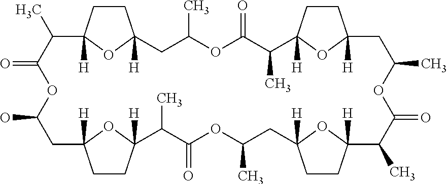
C1CC2([H])OC1([H])CC(C)OC(=O)C(C)C1([H])CCC([H])(O1)CC(C)OC(=O)C(C)C1([H])CCC([H])(CC(C)OC(=O)C(C)C3([H])CCC([H])(CC(O)OC(=O)C2C)O3)O1
